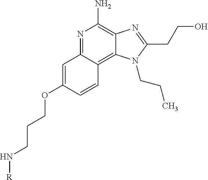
C1=C(OCCCN[R])C=CC2=C3C(=C(N)N=C12)N=C(CCO)N3CCC
